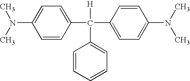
C1=CC(C([H])(C2=CC=CC=C2)C2=CC=C(N(C)C)C=C2)=CC=C1N(C)C
